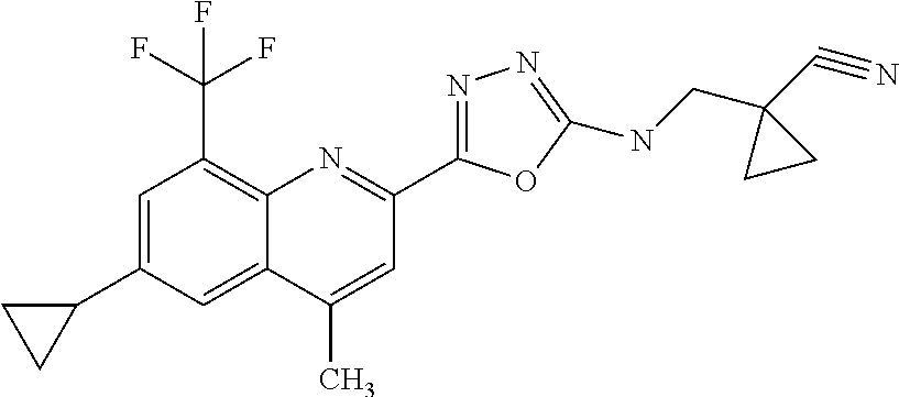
C1(C)=CC(C2=NN=C(NCC3(C#N)CC3)O2)=NC2=C(C(F)(F)F)C=C(C3CC3)C=C12
